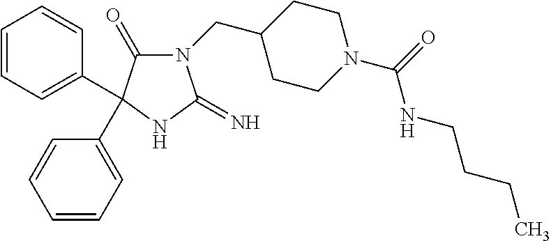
N1(CC2CCN(C(=O)NCCCC)CC2)C(=O)C(C2=CC=CC=C2)(C2=CC=CC=C2)NC1=N
